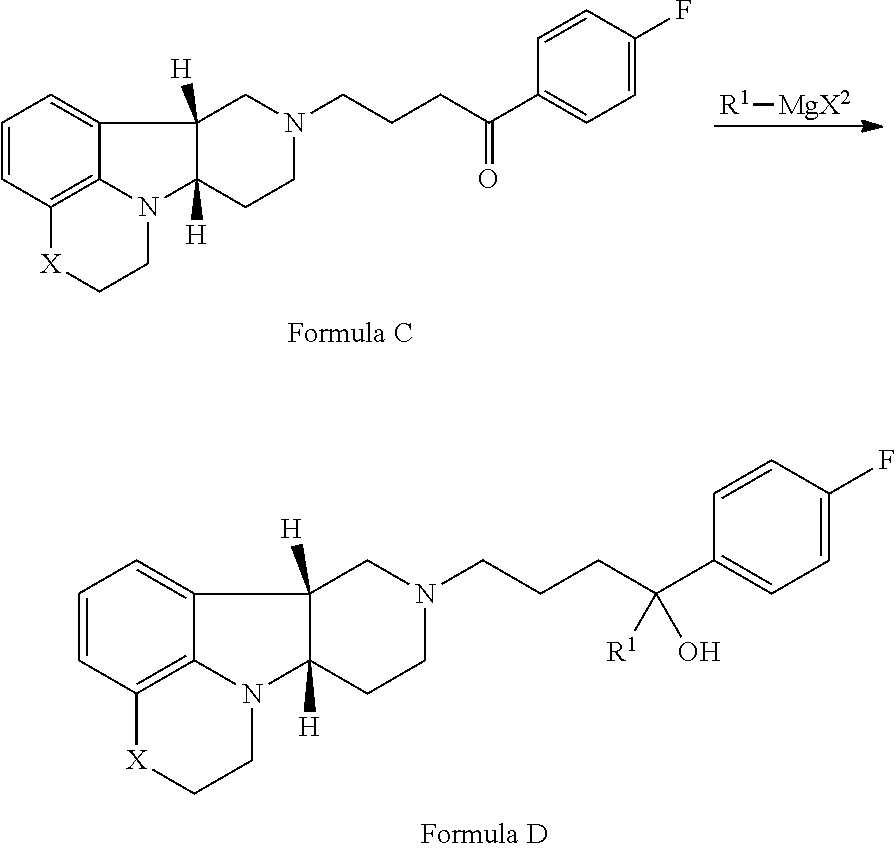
[R1][MgX2].C1=CC2=C3C(=C1)C1([H])C([H])(N3CC[X]2)CCN(CCCC(C2=CC=C(F)C=C2)=O)C1.C1=CC2=C3C(=C1)C1([H])C([H])(N3CC[X]2)CCN(CCCC(C2=CC=C(F)C=C2)(O)[R1])C1
